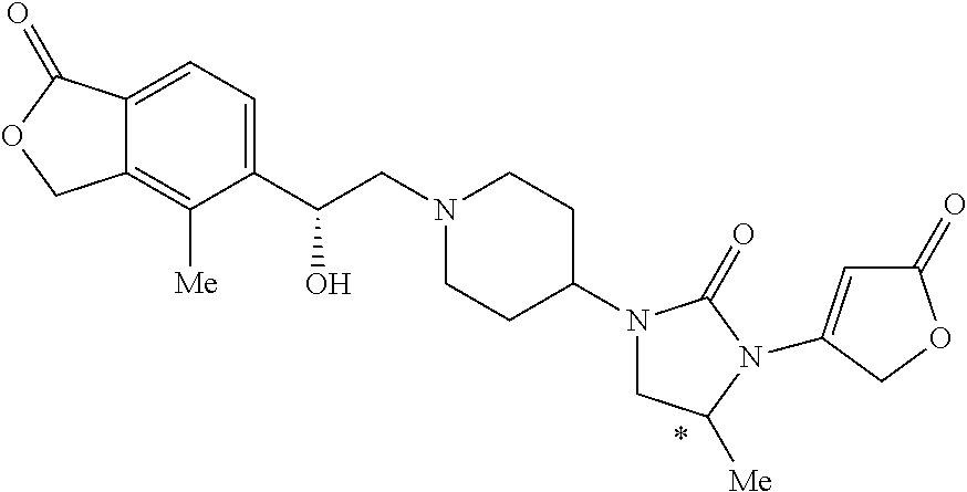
C(CN1CCC(N2CC([Me])N(C3=CC(=O)OC3)C2=O)CC1)(C1=CC=C2C(=C1[Me])COC2=O)O
